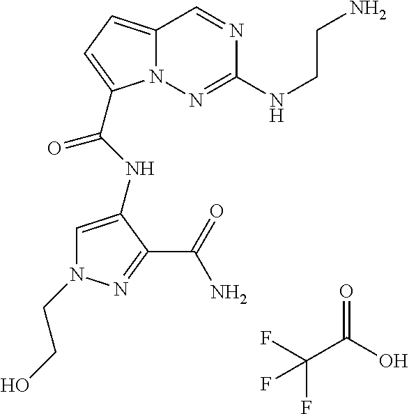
N1(CCO)C=C(NC(=O)C2=CC=C3N2N=C(NCCN)N=C3)C(C(=O)N)=N1.O=C(O)C(F)(F)F
